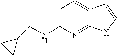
C1=C(NCC2CC2)N=C2C(=C1)C=CN2
